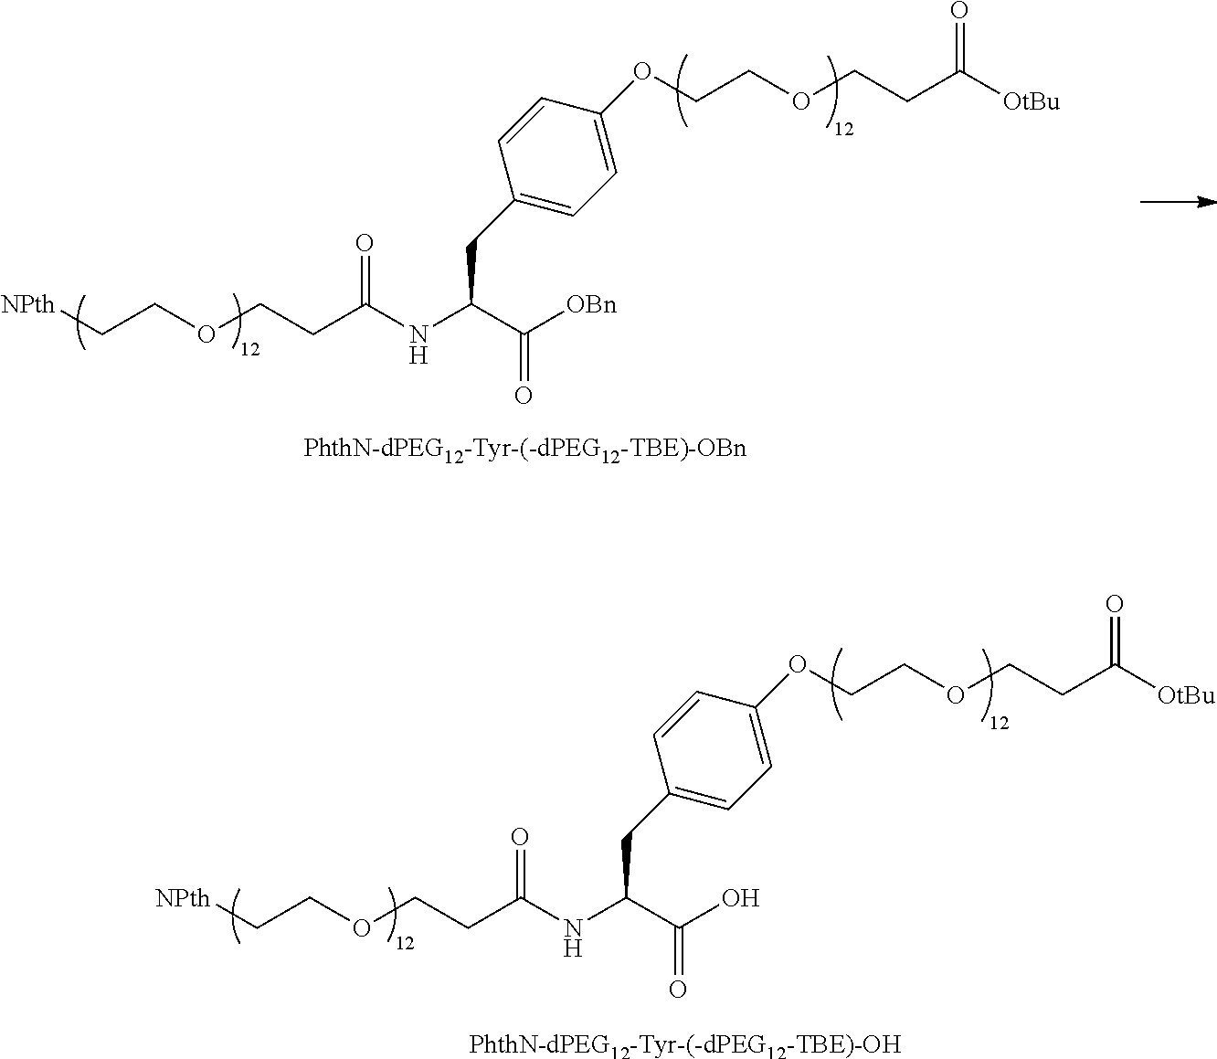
[NPth]CCOCCC(NC(C([OBn])=O)CC1=CC=C(OCCOCCC([OtBu])=O)C=C1)=O.[PhthN-dPEG12-Tyr-(-dPEG12-TBE)-OBn].[NPth]CCOCCC(NC(C(O)=O)CC1=CC=C(OCCOCCC([OtBu])=O)C=C1)=O.[PhthN-dPEG12-Tyr-(-dPEG12-TBE)-OH]
